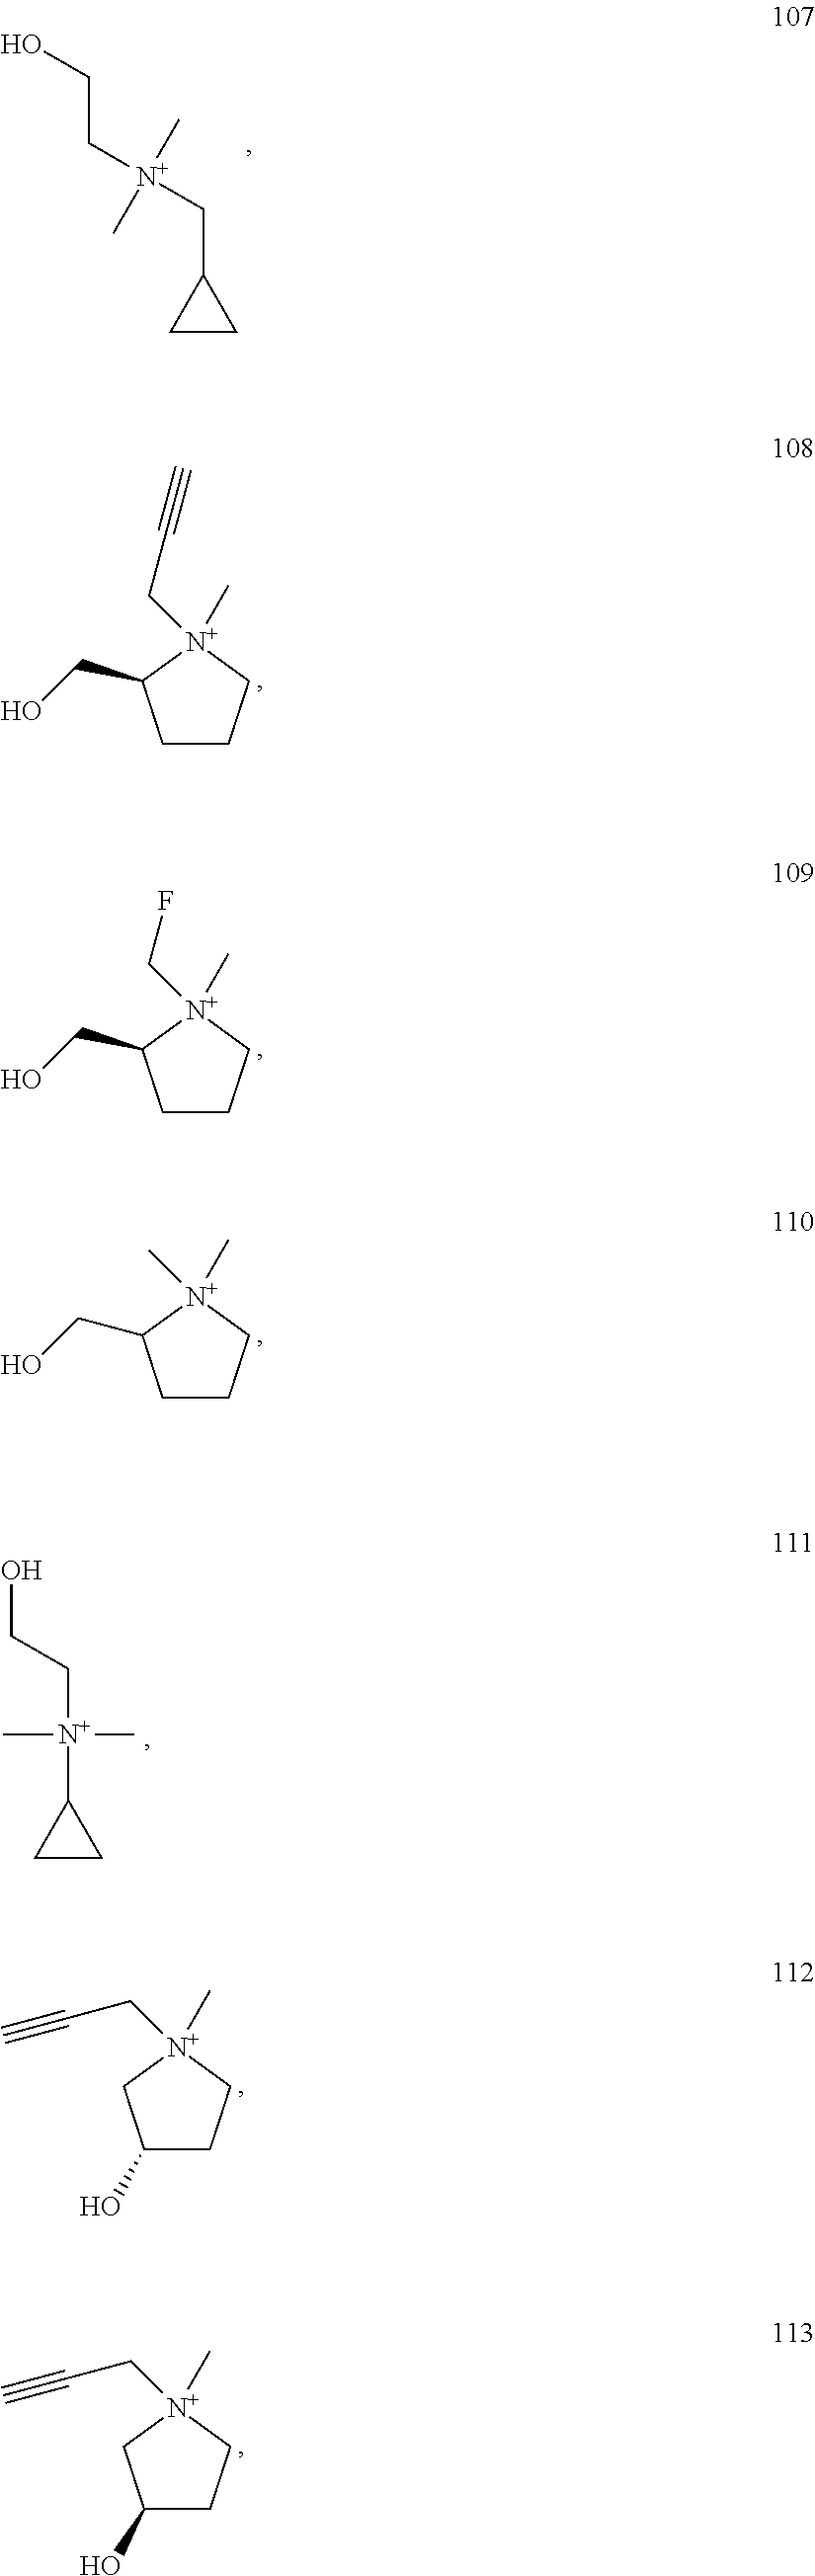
C1CC1C[N+](CCO)(C)C.C1CC[N+](CC#C)(C)C1CO.C1CC[N+](CF)(C)C1CO.C1CC[N+](C)(C)C1CO.C1CC1[N+](CCO)(C)C.C1(O)CC[N+](CC#C)(C)C1.C1(O)CC[N+](CC#C)(C)C1
